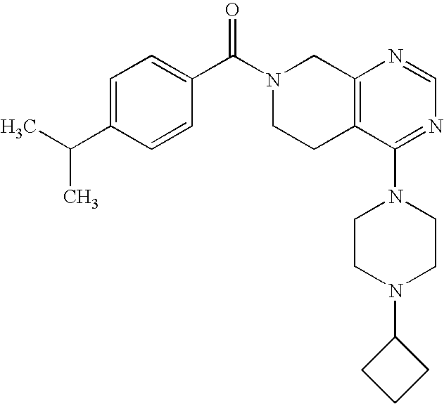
C1=C(C(C)C)C=CC(C(N2CCC3=C(C2)N=CN=C3N2CCN(C3CCC3)CC2)=O)=C1
